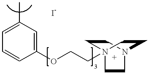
C1=C(C)C=C(OCCN23CCN(CC2)CC3)C=C1
